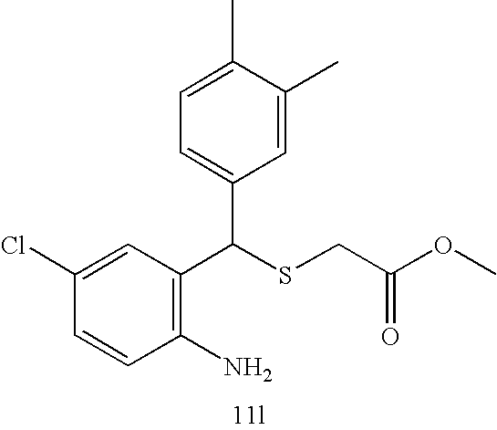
C1=CC(Cl)=CC(C(SCC(=O)OC)C2=CC=C(C)C(C)=C2)=C1N
